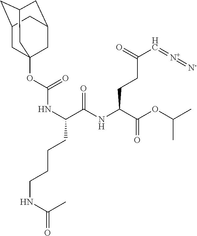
C(NC(C)=O)CCCC(NC(OC12CC3CC(CC(C1)C3)C2)=O)C(=O)NC(C(OC(C)C)=O)CCC(C=[N+]=[N-])=O
